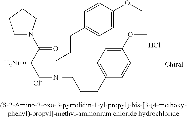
Cl.[Cl-].C(C(C[N+](CCCC1=CC=C(OC)C=C1)(C)CCCC1=CC=C(OC)C=C1)N)(=O)N1CCCC1
